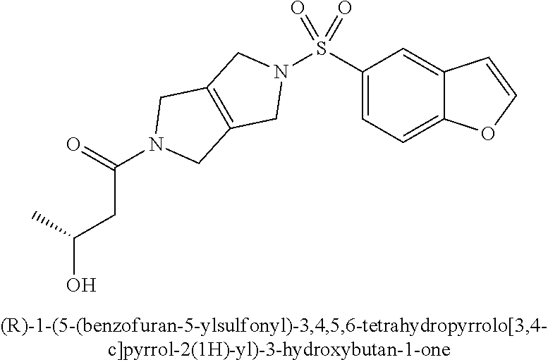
C1(S(N2CC3=C(C2)CN(C(=O)CC(O)C)C3)(=O)=O)=CC=C2C(=C1)C=CO2
